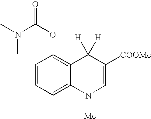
C1=CC=C2C(=C1OC(N(C)C)=O)C([H])([H])C([COOMe])=CN2[Me]
